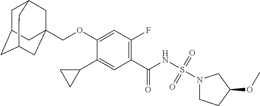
C1(C2CC2)=CC(C(NS(N2CCC(OC)C2)(=O)=O)=O)=C(F)C=C1OCC12CC3CC(CC(C1)C3)C2
